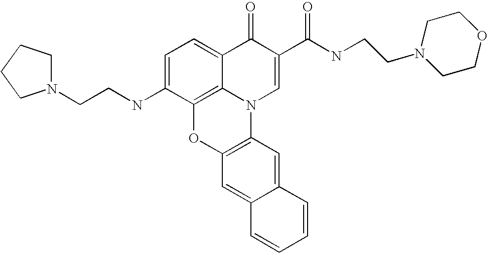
C1=C(NCCN2CCCC2)C2=C3C(=C1)C(=O)C(C(NCCN1CCOCC1)=O)=CN3C1=C(O2)C=C2C(=C1)C=CC=C2
